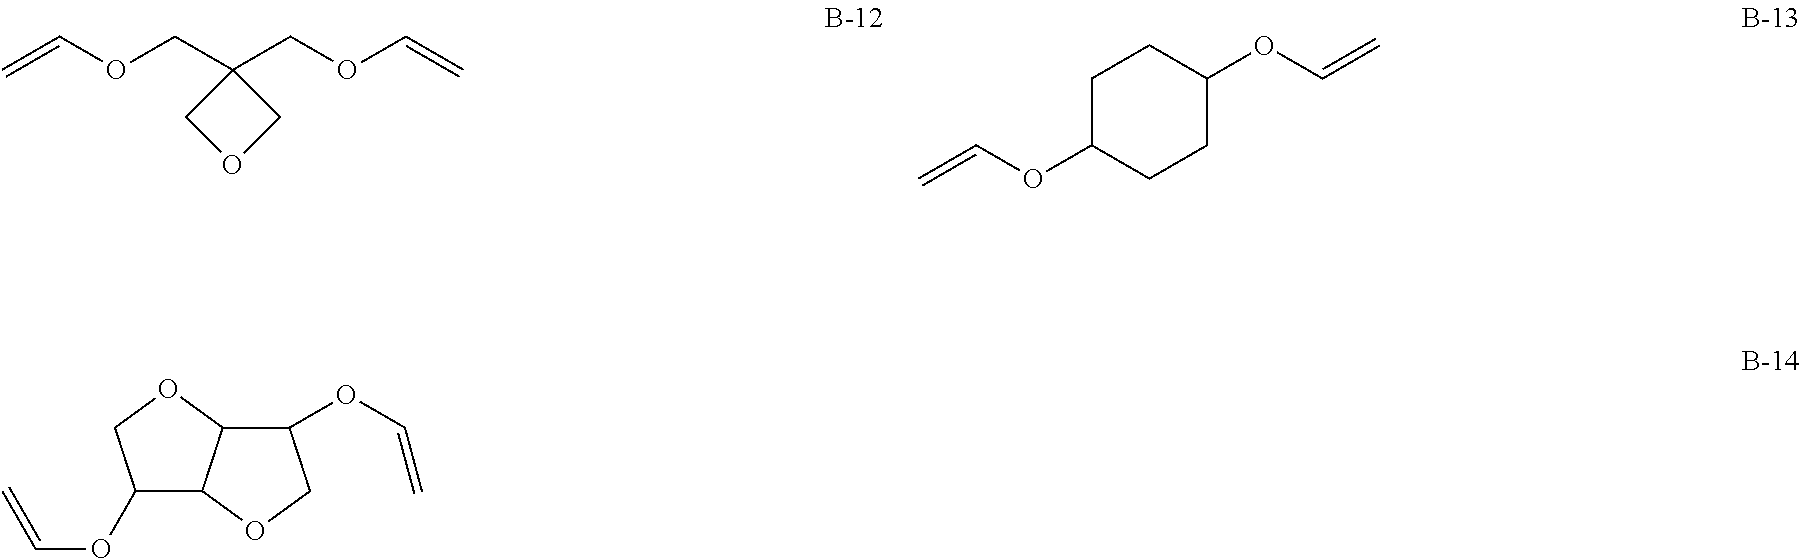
C=COCC1(COC=C)COC1.C1C(OC=C)CCC(OC=C)C1.C1(OC=C)C2C(OC1)C(OC=C)CO2
